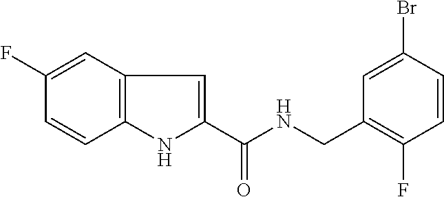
C1(F)=CC2=C(C=C1)NC(C(NCC1=C(F)C=CC(Br)=C1)=O)=C2
